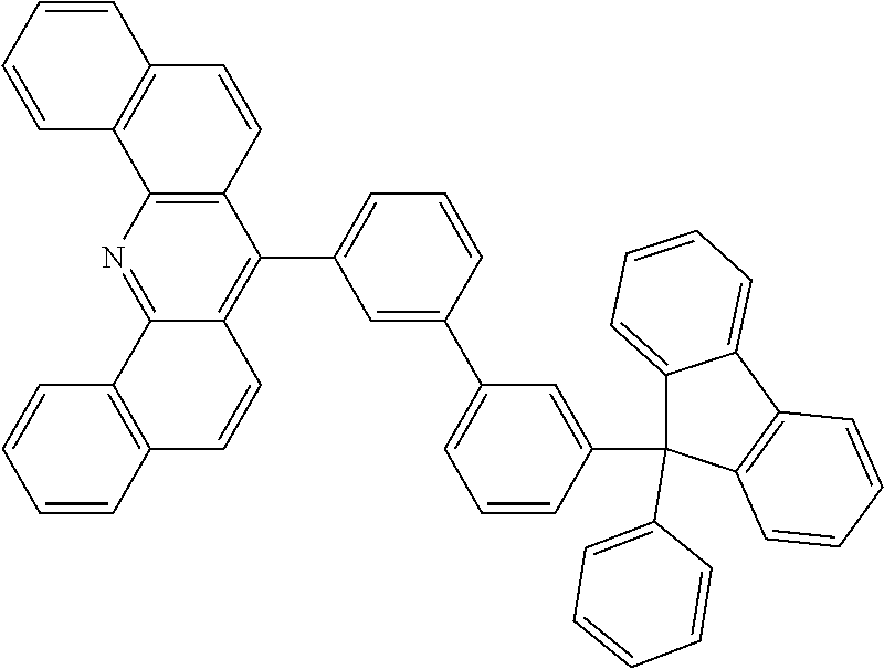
C12=C(N=C3C(=C1C1=CC=CC(C4=CC=CC(C5(C6=CC=CC=C6)C6=CC=CC=C6C6=C5C=CC=C6)=C4)=C1)C=CC1=C3C=CC=C1)C1=C(C=C2)C=CC=C1
